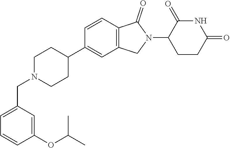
C1N(CC2=CC=CC(OC(C)C)=C2)CCC(C2=CC3=C(C=C2)C(=O)N(C2CCC(=O)NC2=O)C3)C1
